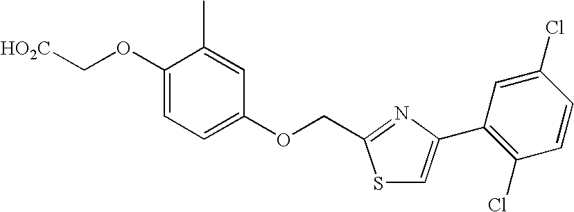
[HO2C]COC1=CC=C(OCC2=NC(C3=C(Cl)C=CC(Cl)=C3)=CS2)C=C1C
